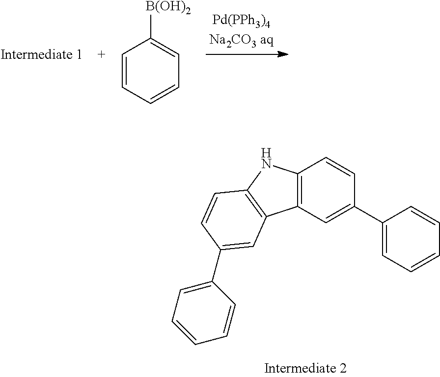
C1=CC=CC=C1[B(OH)2].C12=C(C=C(C3=CC=CC=C3)C=C1)C1=C(N2)C=CC(C2=CC=CC=C2)=C1
